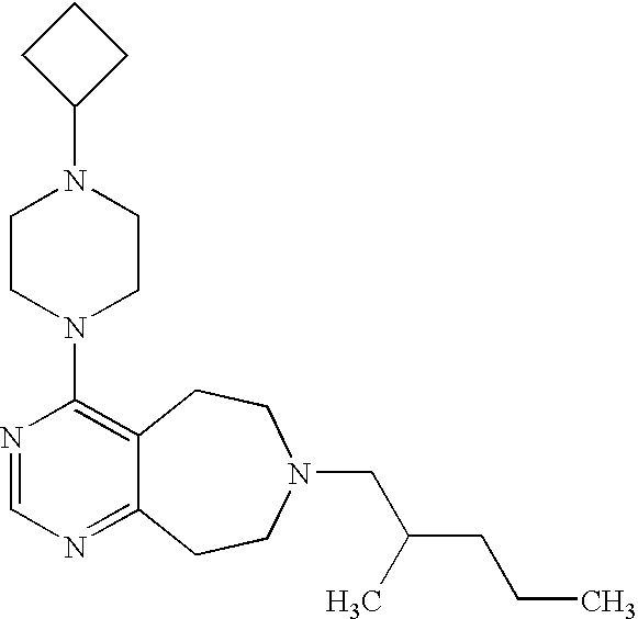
C1CC(N2CCN(C3=C4C(=NC=N3)CCN(CC(CCC)C)CC4)CC2)C1
